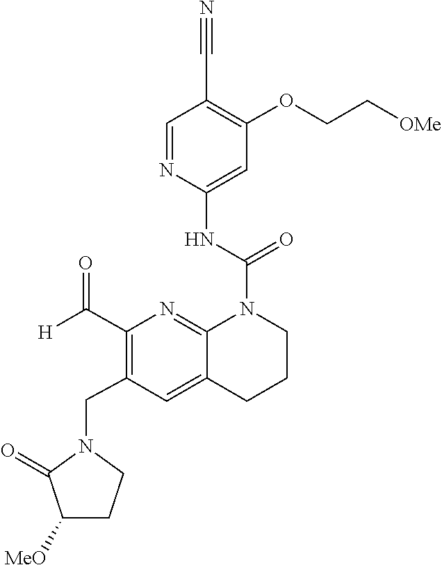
C1(OCC[OMe])=C(C#N)C=NC(NC(=O)N2C3=NC(C([H])=O)=C(CN4C(=O)C([MeO])CC4)C=C3CCC2)=C1
